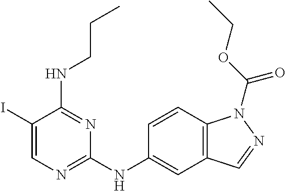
C1(I)=CN=C(NC2=CC3=C(C=C2)N(C(OCC)=O)N=C3)N=C1NCCC
